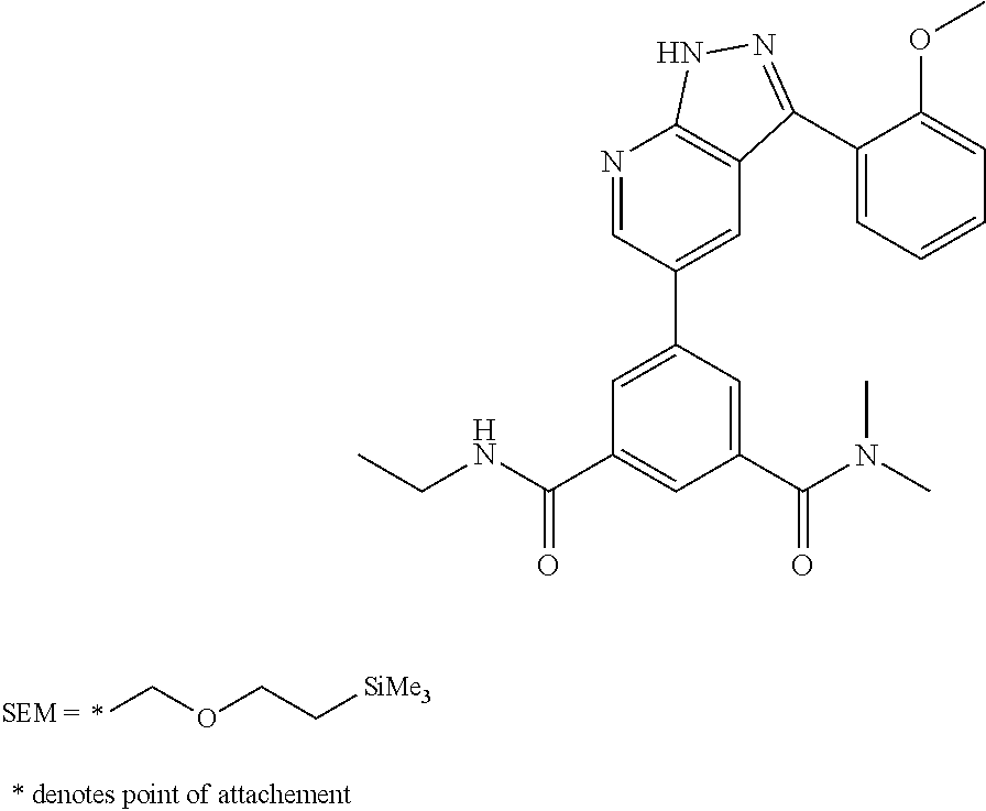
*COCC[SiMe3].C1=C(C2=CC3=C(N=C2)NN=C3C2=CC=CC=C2OC)C=C(C(N(C)C)=O)C=C1C(NCC)=O
